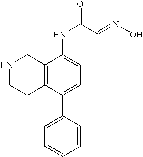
N1CCC2=C(C1)C(NC(C=NO)=O)=CC=C2C1=CC=CC=C1
